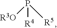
P([R4])([R3O])[R5]
